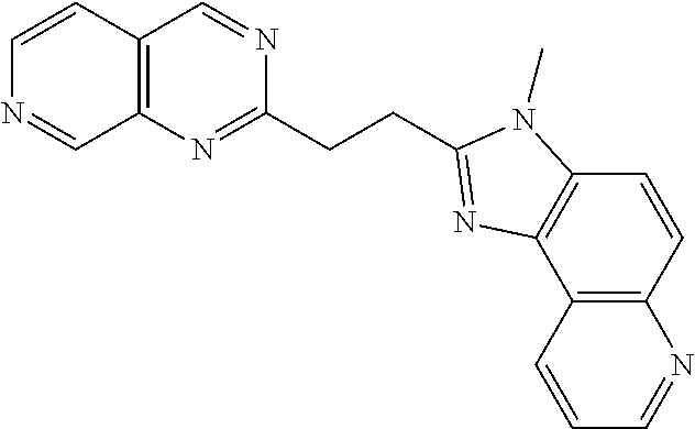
C12=C(C=NC(CCC3=NC4=C(C=CC5=C4C=CC=N5)N3C)=N1)C=CN=C2
